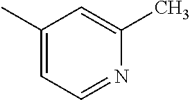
C1(C)=CC=NC(C)=C1
